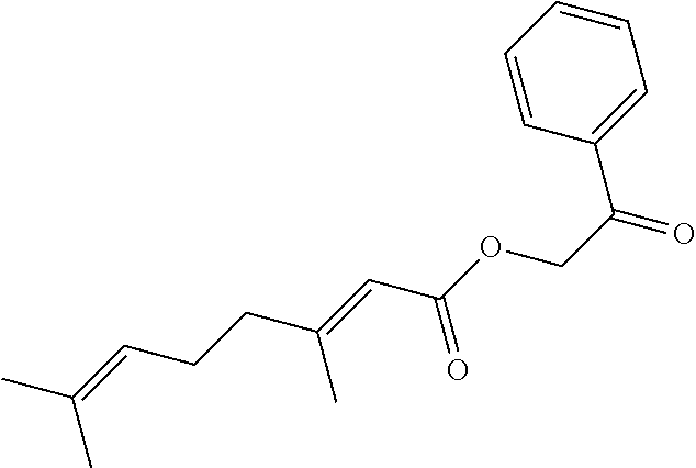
C1=CC=CC(C(COC(C=C(CCC=C(C)C)C)=O)=O)=C1
